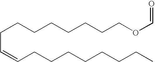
C(C=CCCCCCCCC)CCCCCCCOC=O
